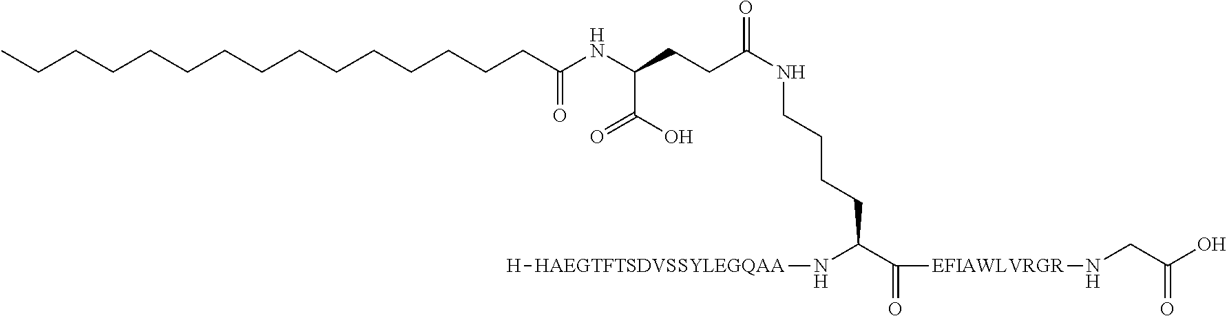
C(CCCCCCCCCCCCCC(NC(CCC(NCCCCC(N[HAEGTFTSDVSSYLEGQAA][H])C([EFIAWLVRGR]NCC(=O)O)=O)=O)C(=O)O)=O)C
